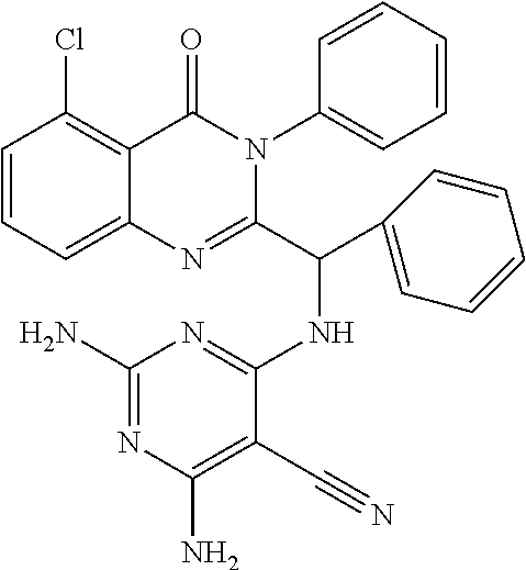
C1=CC=C2C(=C1Cl)C(=O)N(C1=CC=CC=C1)C(C(C1=CC=CC=C1)NC1=NC(N)=NC(N)=C1C#N)=N2
